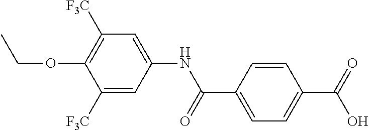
C1=C(C(NC2=CC([F3C])=C(OCC)C([F3C])=C2)=O)C=CC(C(=O)O)=C1
